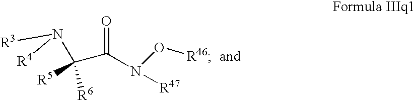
C(N([R47])O[R46])(=O)C(N([R3])[R4])([R5])[R6]
